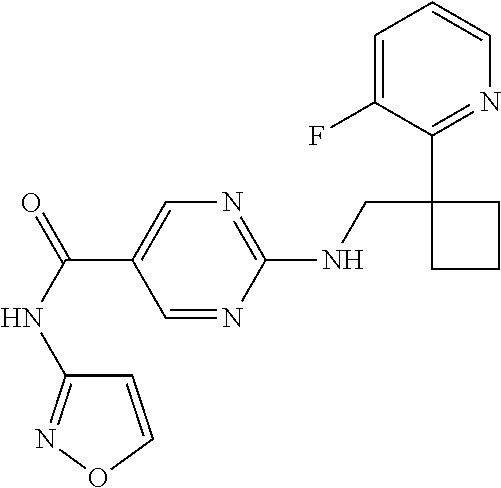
C(C1=CN=C(NCC2(C3=NC=CC=C3F)CCC2)N=C1)(NC1=NOC=C1)=O
